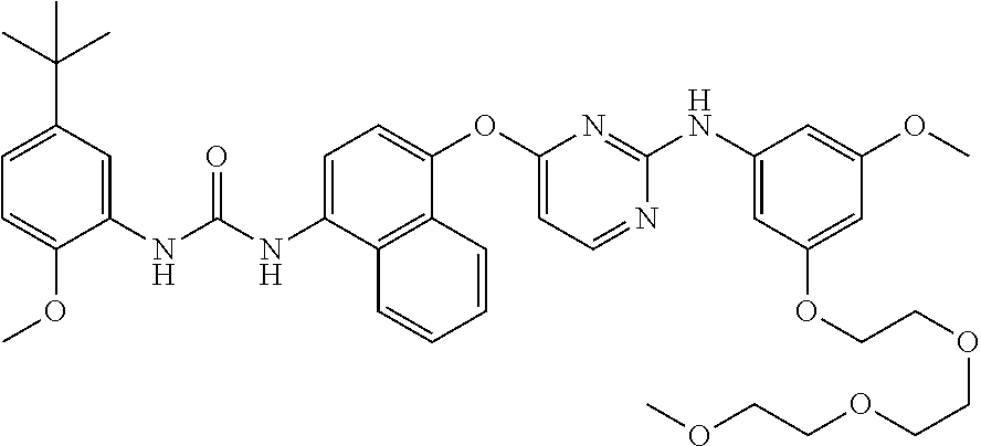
C1(NC(NC2=CC=C(OC3=CC=NC(NC4=CC(OCCOCCOCCOC)=CC(OC)=C4)=N3)C3=C2C=CC=C3)=O)=CC(C(C)(C)C)=CC=C1OC
